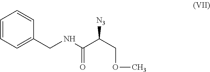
C(=O)(NCC1=CC=CC=C1)C([N3])COC
